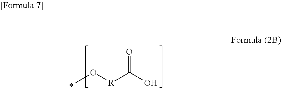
O([R]C(O)=O)C
